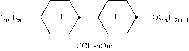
[CnH2n+1]C1CCC(C2CCC([OCmH2m+1])CC2)CC1.[H].[H]
